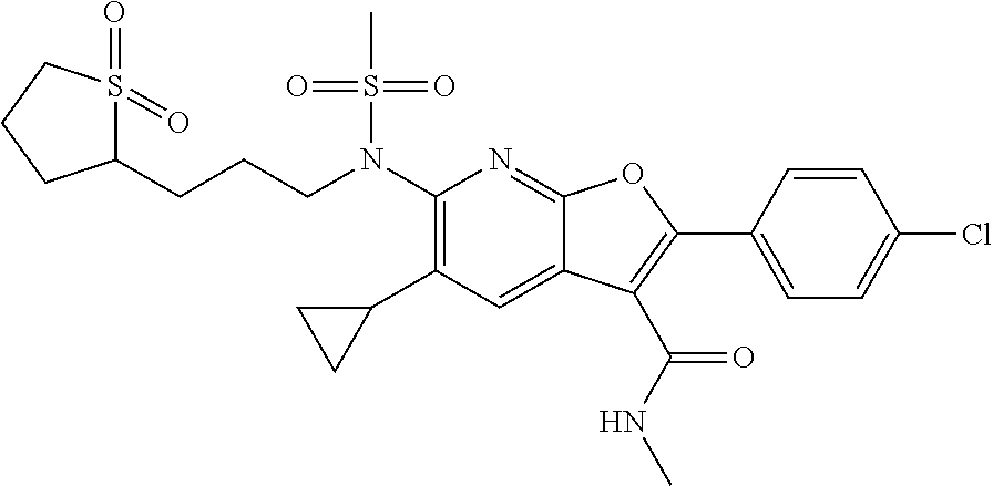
N(C1=C(C2CC2)C=C2C(=N1)OC(C1=CC=C(Cl)C=C1)=C2C(NC)=O)(S(C)(=O)=O)CCCC1S(=O)(=O)CCC1
